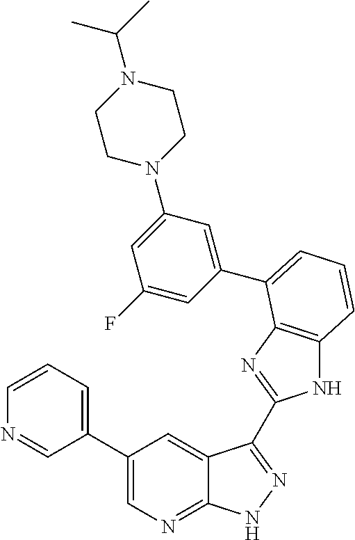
C1(C2=CN=C3C(=C2)C(C2=NC4=C(N2)C=CC=C4C2=CC(N4CCN(C(C)C)CC4)=CC(F)=C2)=NN3)=CC=CN=C1
